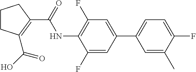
C1CC(C(O)=O)=C(C(=O)NC2=C(F)C=C(C3=CC=C(F)C(C)=C3)C=C2F)C1
